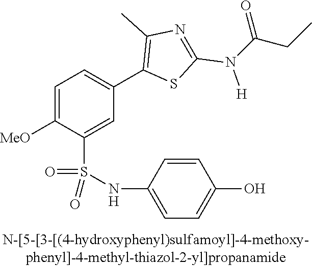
C1=C([MeO])C(S(NC2=CC=C(O)C=C2)(=O)=O)=CC(C2=C(C)N=C(N([H])C(CC)=O)S2)=C1
